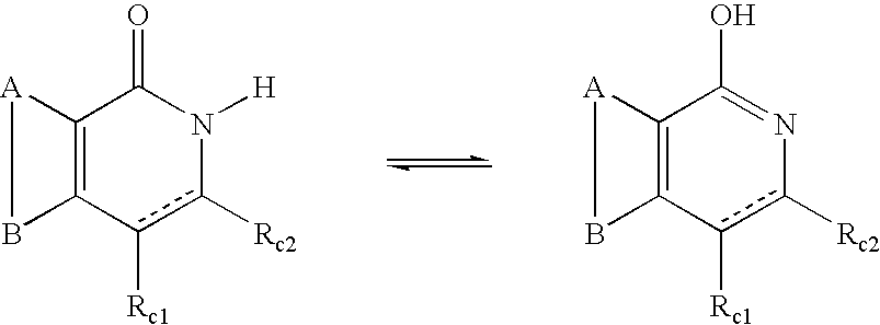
C12=C(c([Rc1])c([Rc2])N([H])C1=O)B[A]2.C12=C(c([Rc1])c([Rc2])N=C1O)B[A]2
